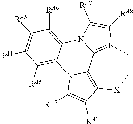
C1([RA5])=C([RA4])C([RA3])=C2C(=C1[RA6])N1C(=N(C)C([RA8])=C1[RA7])C1=C([X]C)C([RA1])=C([RA2])N21
